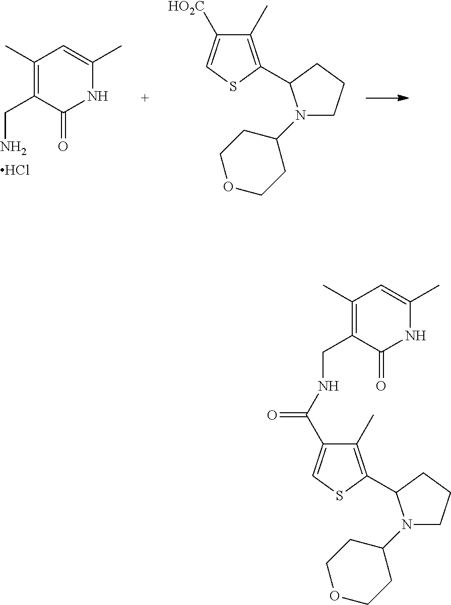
C1(C)=C(CN)C(=O)NC(C)=C1.Cl.[HO2C]C1=CSC(C2N(C3CCOCC3)CCC2)=C1C.C1(C)=C(C2N(C3CCOCC3)CCC2)SC=C1C(NCC1=C(C)C=C(C)NC1=O)=O
